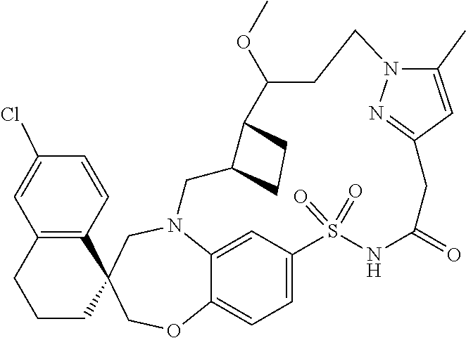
N12C3=CC(=CC=C3OCC3(C4=C(C=C(Cl)C=C4)CCC3)C1)S(=O)(=O)NC(=O)CC1=NN(C(C)=C1)CCC(OC)C1C(C2)CC1
